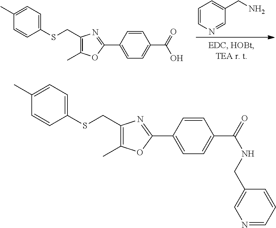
C1=CN=CC(CN)=C1.C1(CSC2=CC=C(C)C=C2)=C(C)OC(C2=CC=C(C(=O)O)C=C2)=N1.C1(CSC2=CC=C(C)C=C2)=C(C)OC(C2=CC=C(C(=O)NCC3=CN=CC=C3)C=C2)=N1
